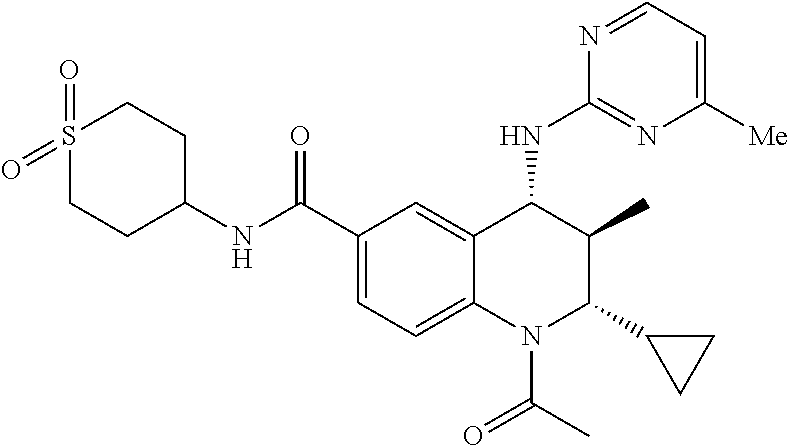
C1(C(NC2CCS(=O)(=O)CC2)=O)=CC=C2C(=C1)C(NC1=NC([Me])=CC=N1)C(C)C(C1CC1)N2C(C)=O
